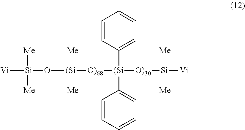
[Vi][Si](O[(Si]([O)68][(Si]([O)30][Si]([Vi])([Me])[Me])(C1=CC=CC=C1)C1=CC=CC=C1)([Me])[Me])([Me])[Me]
